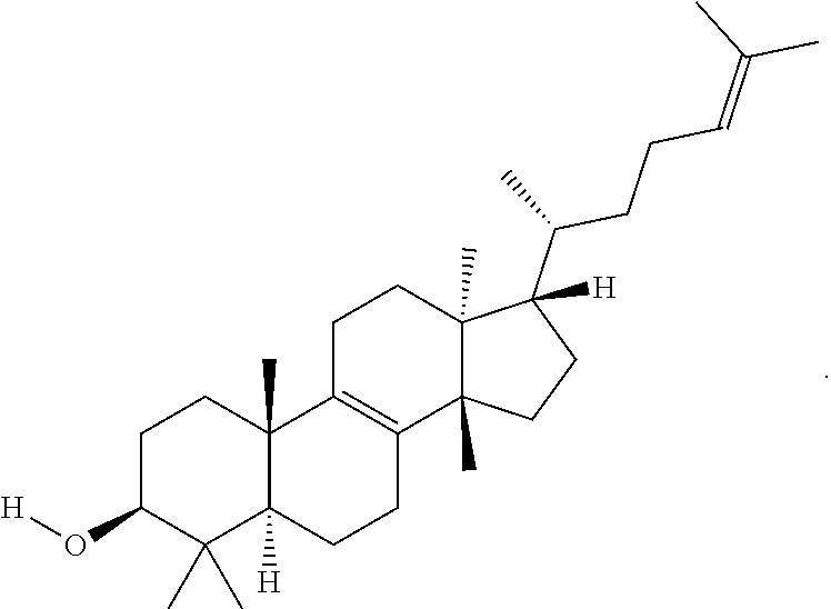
C1C(O[H])C(C)(C)C2([H])C(C)(C1)C1=C(CC2)C2(C)C(C)(CC1)C(C(C)CCC=C(C)C)([H])CC2
